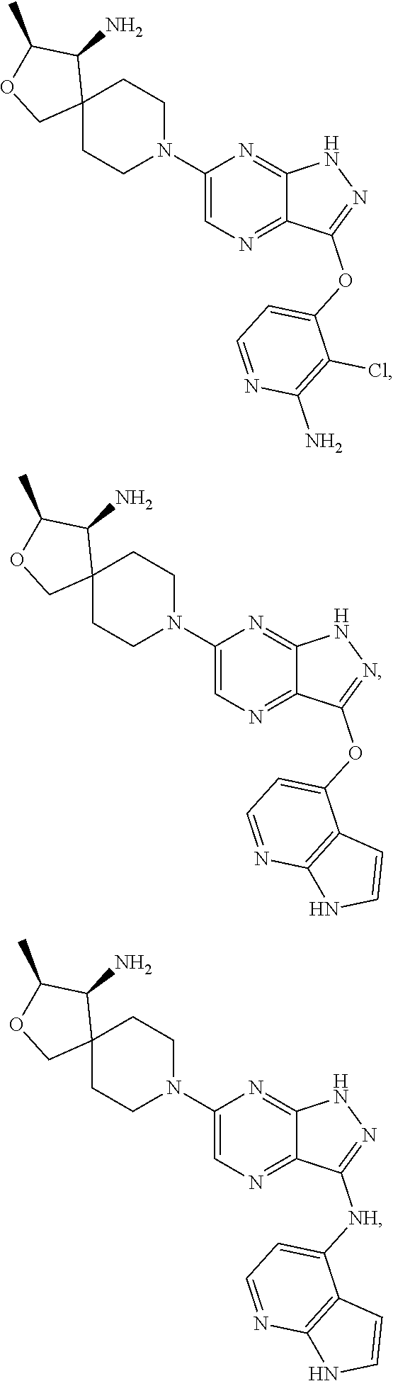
C1(N2CCC3(CC2)C(N)C(C)OC3)=CN=C2C(=N1)NN=C2OC1=CC=NC(N)=C1Cl.C1(N2CCC3(CC2)C(N)C(C)OC3)=CN=C2C(=N1)NN=C2OC1=CC=NC2=C1C=CN2.C1(N2CCC3(CC2)C(N)C(C)OC3)=CN=C2C(=N1)NN=C2[NH]C1=CC=NC2=C1C=CN2
